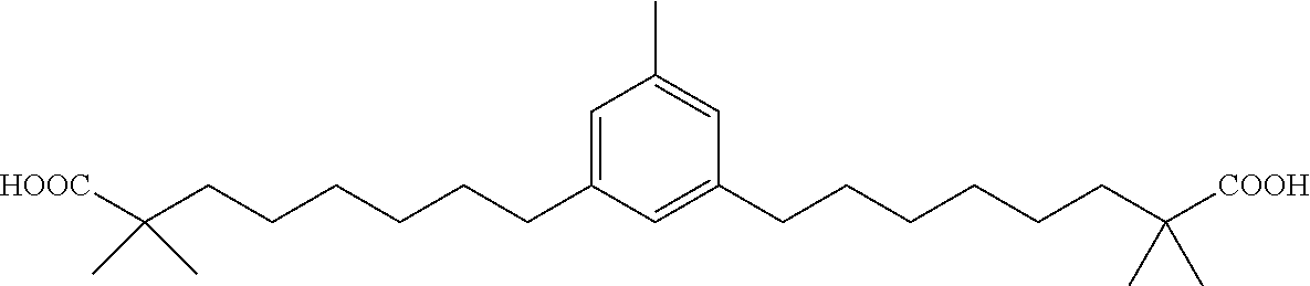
C1=C(CCCCCCC(C)(C)[HOOC])C=C(CCCCCCC(C)(C)[COOH])C=C1C
